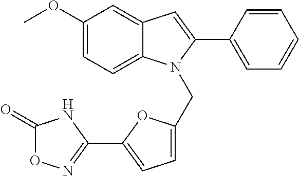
C1(OC)=CC=C2C(=C1)C=C(C1=CC=CC=C1)N2CC1=CC=C(C2=NOC(=O)N2)O1
